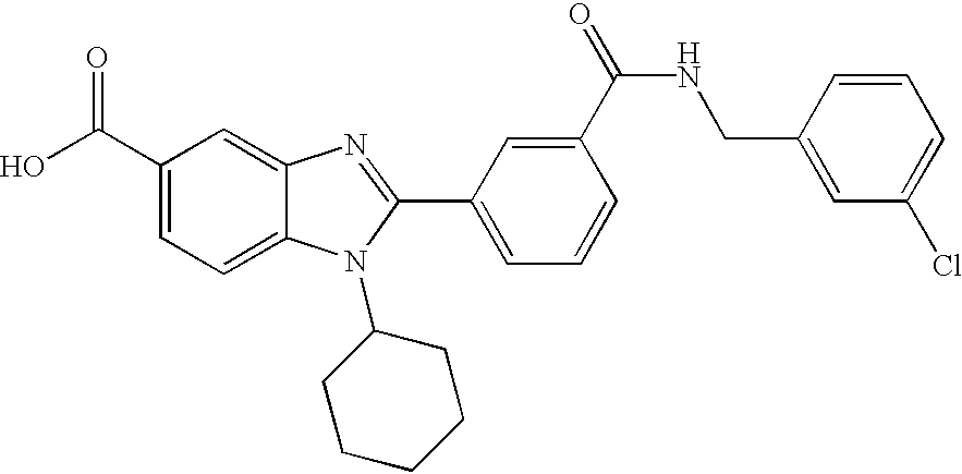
OC(C1=CC=C2C(=C1)N=C(C1=CC=CC(C(=O)NCC3=CC(Cl)=CC=C3)=C1)N2C1CCCCC1)=O
